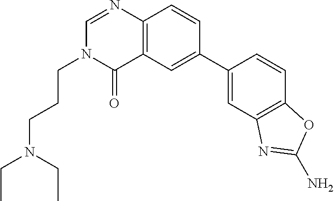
C1(C2=CC3=C(C=C2)N=CN(CCCN(CC)CC)C3=O)=CC2=C(C=C1)OC(N)=N2
